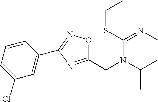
C1=CC=C(Cl)C=C1C1=NOC(CN(C(C)C)C(SCC)=NC)=N1
